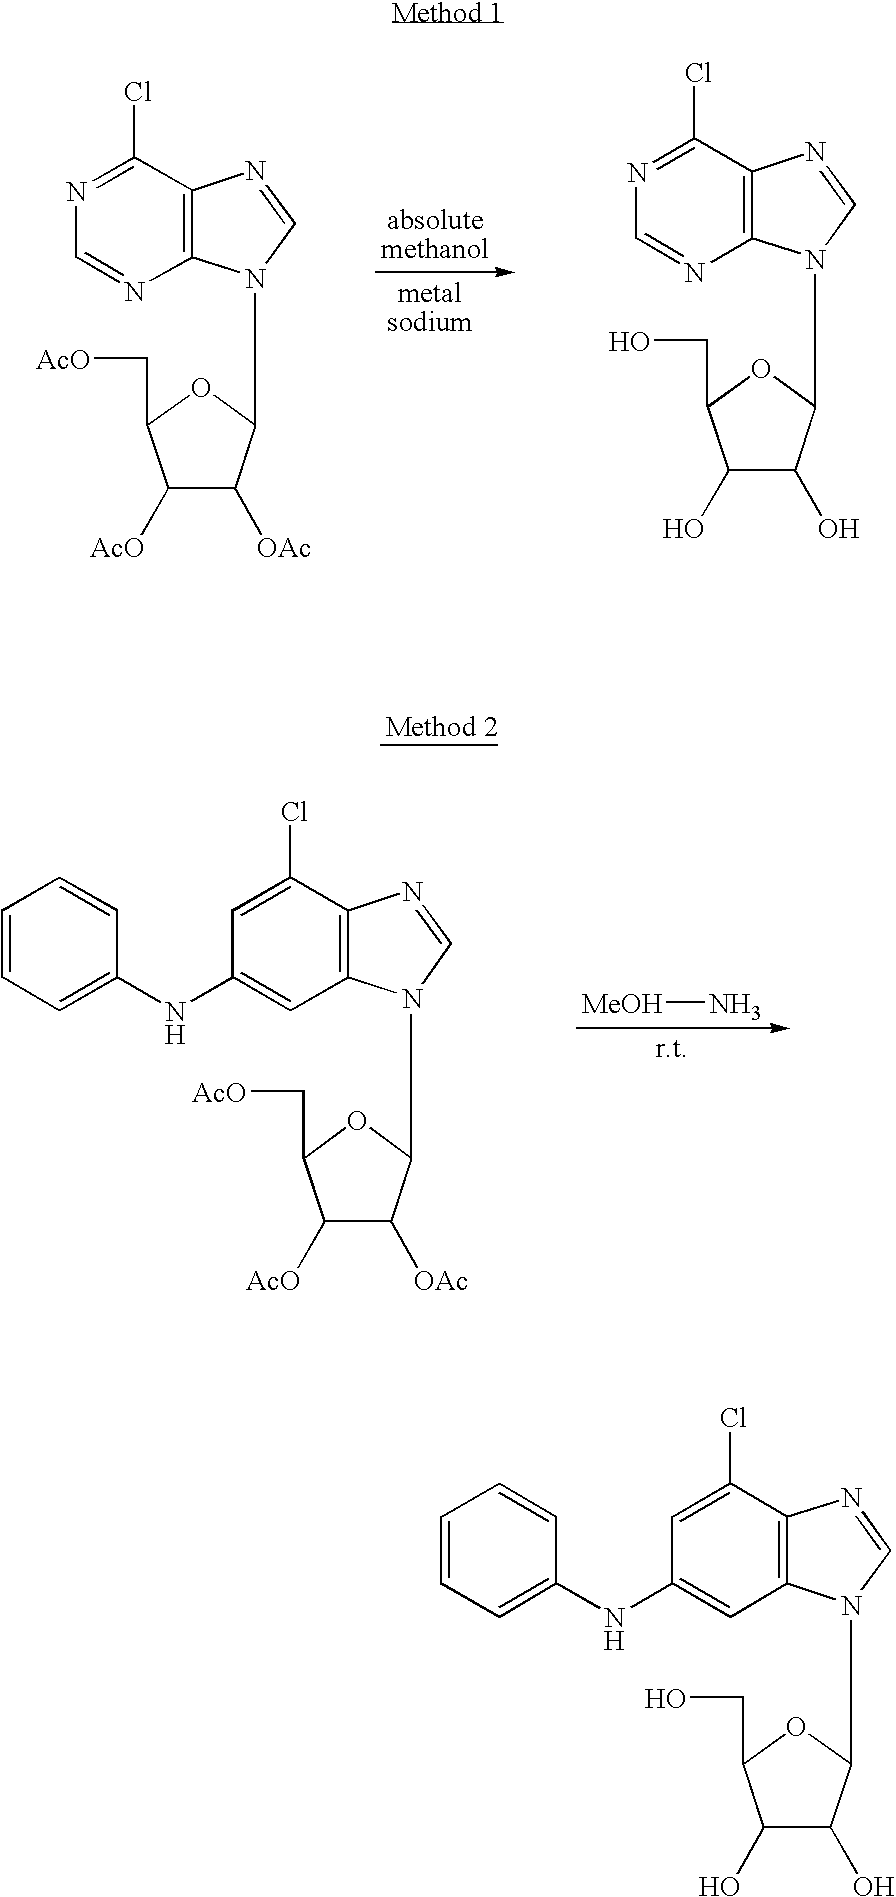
C12=C(C(Cl)=NC=N1)N=CN2C1C([OAc])C([AcO])C(C[AcO])O1.C12=C(C(Cl)=NC=N1)N=CN2C1C(O)C(O)C(CO)O1.C1=CC=C(NC2=CC3=C(C(Cl)=C2)N=CN3C2C([OAc])C([AcO])C(C[AcO])O2)C=C1.[MeOH]N.C1=CC=C(NC2=CC3=C(C(Cl)=C2)N=CN3C2C(O)C(O)C(CO)O2)C=C1
